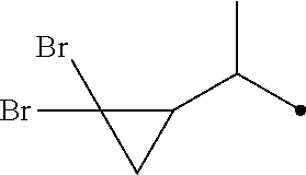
C1(C(C)C)C(Br)(Br)C1
